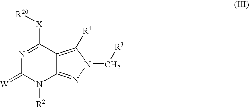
N1=C([X][R20])C2=C([R4])N(C[R3])N=C2N([R2])C1=[W]
